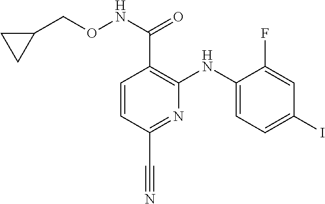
C1(F)=CC(I)=CC=C1NC1=C(C(NOCC2CC2)=O)C=CC(C#N)=N1
